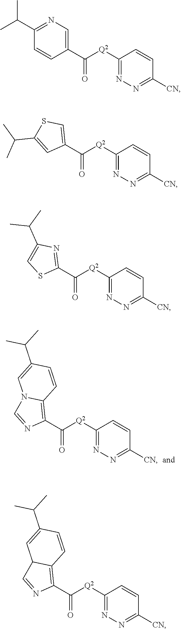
C1(C([Q2]C2=NN=C([CN])C=C2)=O)=C2N(C=N1)C=C(C(C)C)C=C2.C1(C([Q2]C2=NN=C([CN])C=C2)=O)=CN=C(C(C)C)C=C1.C1(C([Q2]C2=NN=C([CN])C=C2)=O)=CSC(C(C)C)=C1.C1(C([Q2]C2=NN=C([CN])C=C2)=O)=NC(C(C)C)=CS1.C1(C([Q2]C2=NN=C([CN])C=C2)=O)=C2C(C=N1)C=C(C(C)C)C=C2
